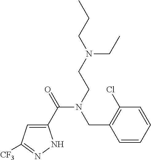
C1(C(=O)N(CCN(CC)CCC)CC2=C(Cl)C=CC=C2)=CC([CF3])=NN1
